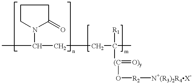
C1CN(C(CCC([R1])(C)[(C](=[O)y])O[R2][N+(R3)2R4X-])C)C(=O)C1
